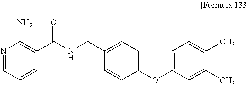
N1=CC=CC(C(NCC2=CC=C(OC3=CC=C(C)C(C)=C3)C=C2)=O)=C1N
